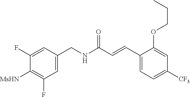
C1(C=CC(NCC2=CC(F)=C([MsHN])C(F)=C2)=O)=CC=C([CF3])C=C1OCCC
